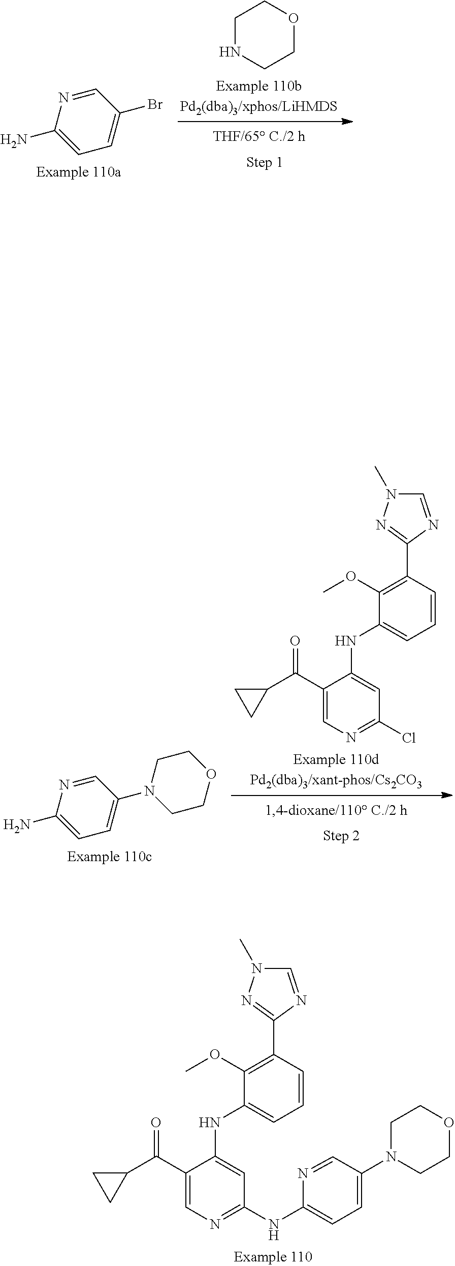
C1NCCOC1.C1=C(Br)C=NC(N)=C1.C1(OC)=C(C2=NN(C)C=N2)C=CC=C1NC1=CC(Cl)=NC=C1C(C1CC1)=O.C1=C(N2CCOCC2)C=NC(N)=C1.C1(OC)=C(C2=NN(C)C=N2)C=CC=C1NC1=CC(NC2=CC=C(N3CCOCC3)C=N2)=NC=C1C(C1CC1)=O
